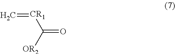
C=[CR1]C([OR2])=O
